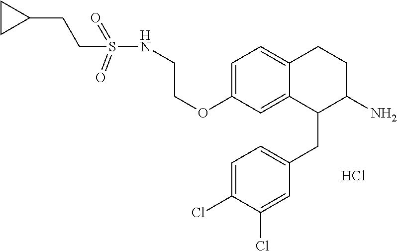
C1=C(OCCNS(=O)(=O)CCC2CC2)C=C2C(=C1)CCC(N)C2CC1=CC=C(Cl)C(Cl)=C1.Cl
